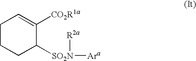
C1CCC([SO2N]([Ara])[R2a])C([CO2R1a])=C1
